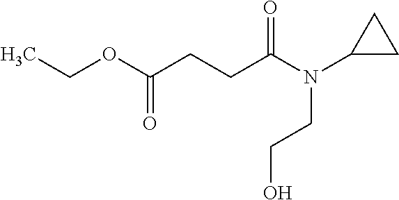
C(OC(CCC(N(C1CC1)CCO)=O)=O)C
